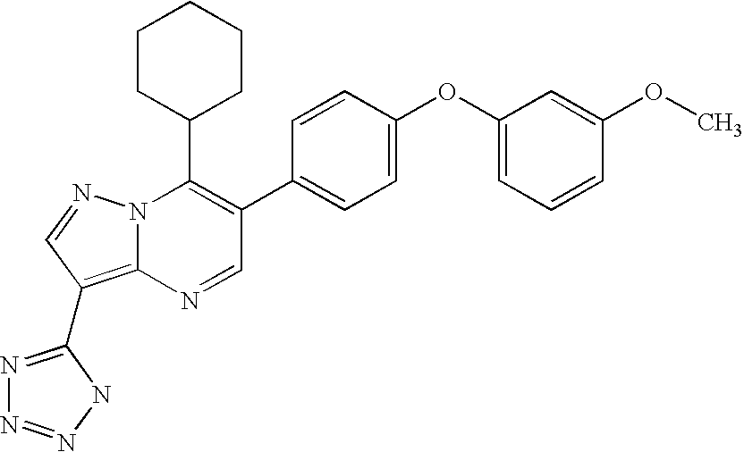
N1=CC(C2=CC=C(OC3=CC=CC(OC)=C3)C=C2)=C(C2CCCCC2)N2C1=C(C1=NN=NN1)C=N2
